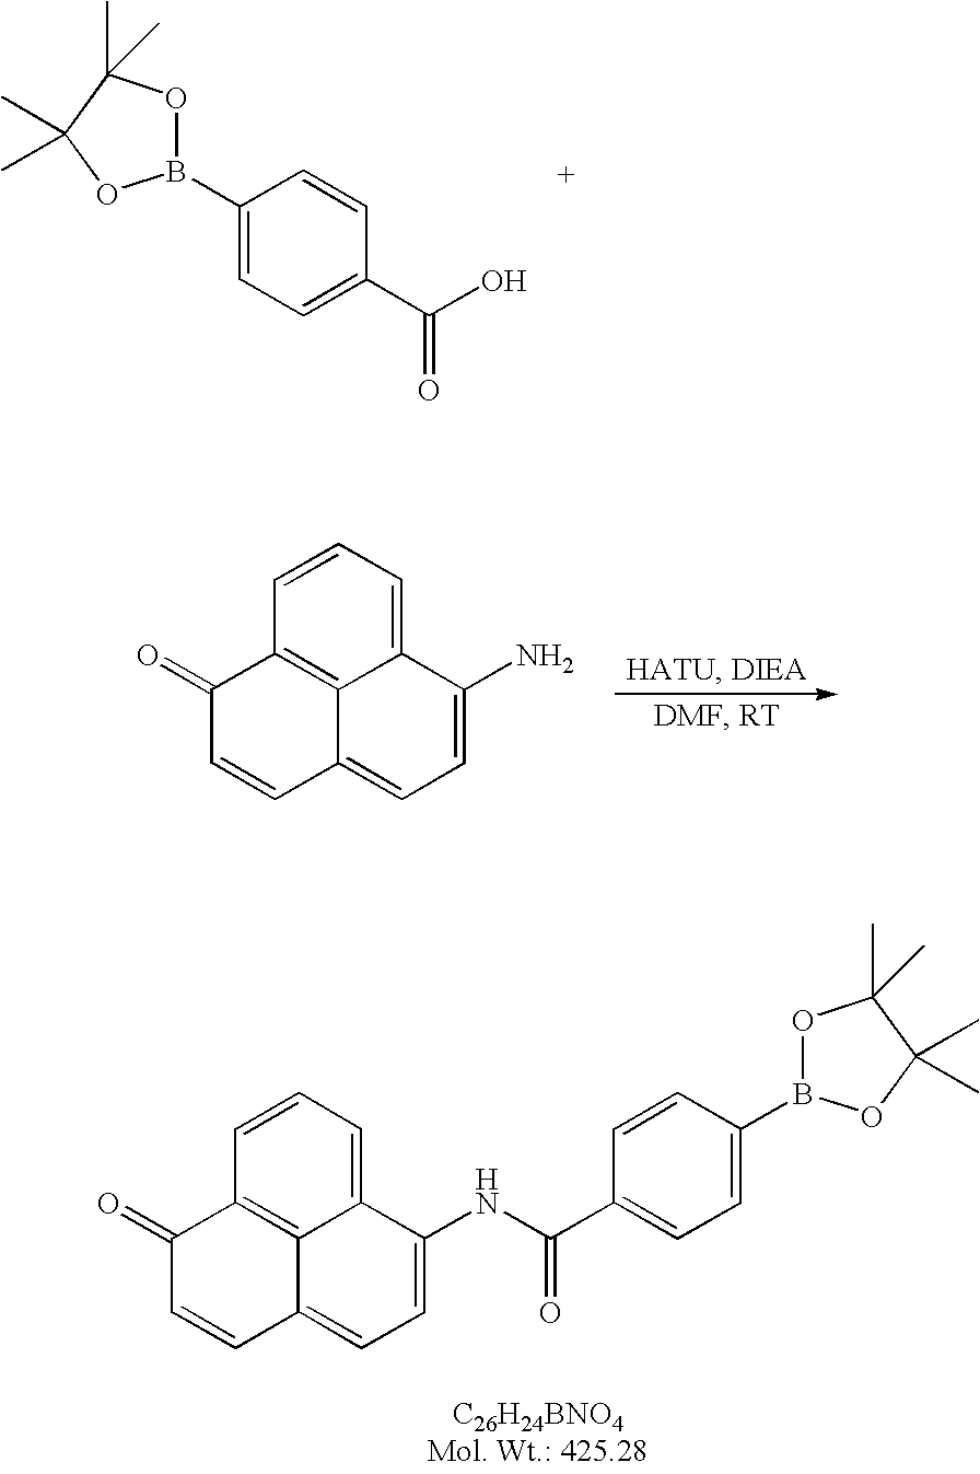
C1(B2OC(C)(C)C(C)(C)O2)=CC=C(C(O)=O)C=C1.C1=CC2=C3C(=C1)C(N)=CC=C3C=CC2=O.C1=CC2=C3C(=C1)C(NC(C1=CC=C(B4OC(C)(C)C(C)(C)O4)C=C1)=O)=CC=C3C=CC2=O
